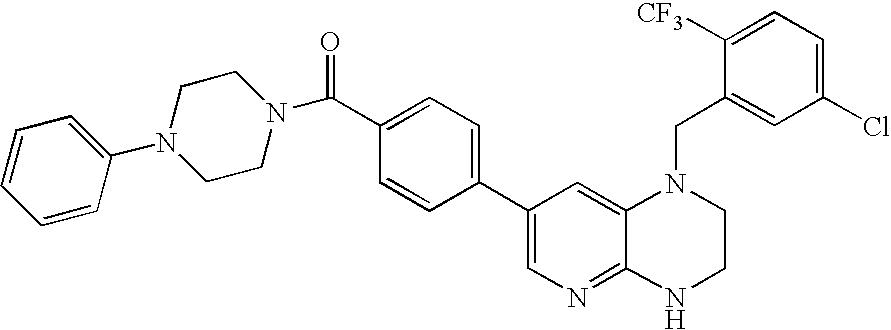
C1=CC(C2=CN=C3C(=C2)N(CC2=CC(Cl)=CC=C2[CF3])CCN3)=CC=C1C(N1CCN(C2=CC=CC=C2)CC1)=O
